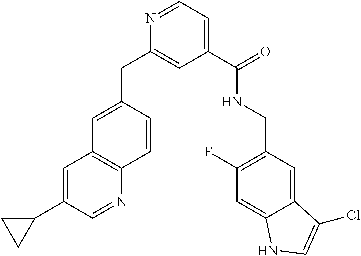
C1(CC2=CC(C(=O)NCC3=C(F)C=C4C(=C3)C(Cl)=CN4)=CC=N2)=CC2=C(N=CC(C3CC3)=C2)C=C1
